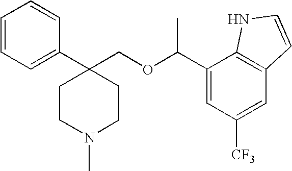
C1=CC=C(C2(COC(C3=CC([CF3])=CC4=C3NC=C4)C)CCN(C)CC2)C=C1
